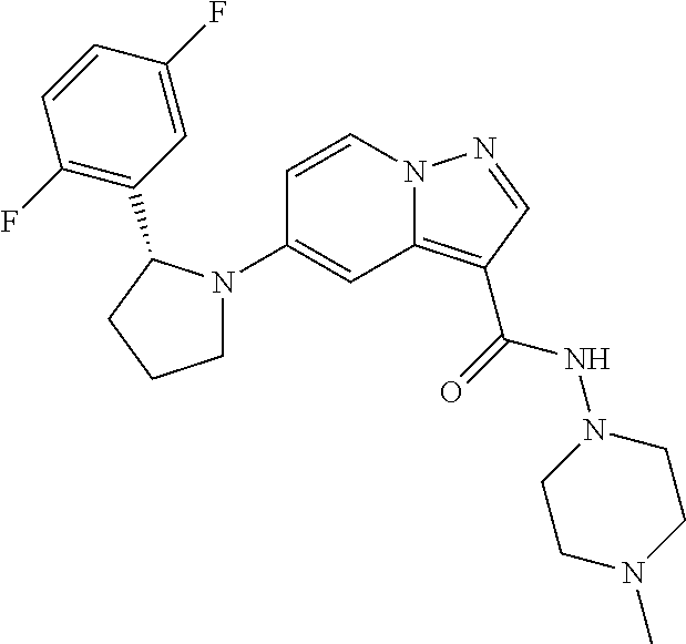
C1(N2CCCC2C2=C(F)C=CC(F)=C2)=CC2=C(C(=O)NN3CCN(C)CC3)C=NN2C=C1
